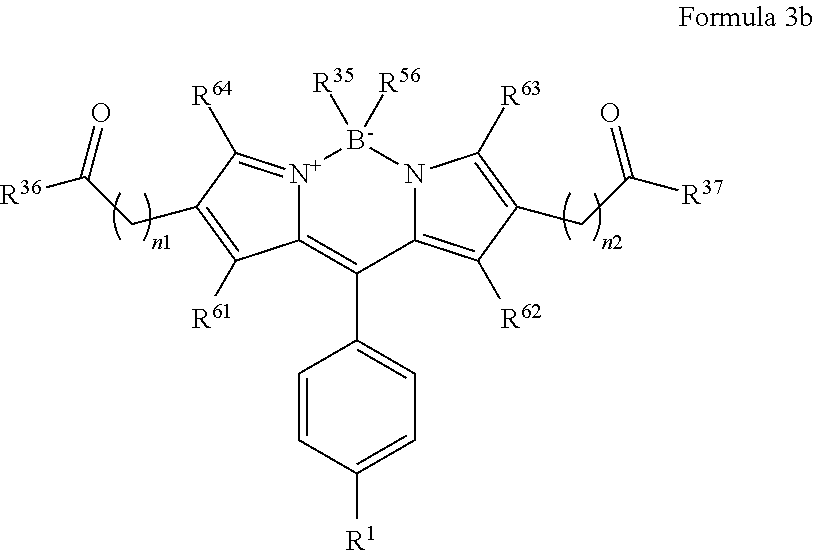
C12=C(C3=CC=C([R1])C=C3)C3=C([R62])C(CC([R37])=O)=C([R63])N3[B-]([R35])([R56])[N+]1=C([R64])C(CC([R36])=O)=C2[R61]
